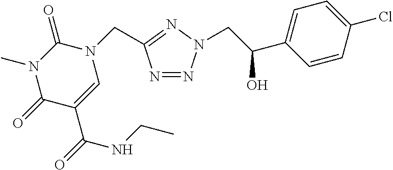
N1=NN(CC(C2=CC=C(Cl)C=C2)O)N=C1CN1C(=O)N(C)C(=O)C(C(=O)NCC)=C1
